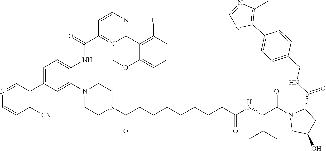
N1=CC(C2=CC=C(NC(C3=NC(C4=C(F)C=CC=C4OC)=NC=C3)=O)C(N3CCN(C(CCCCCCCC(NC(C(N4CC(O)CC4C(NCC4=CC=C(C5=C(C)N=CS5)C=C4)=O)=O)C(C)(C)C)=O)=O)CC3)=C2)=C([CN])C=C1
